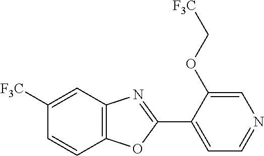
C1=C(OC[F3C])C(C2=NC3=C(O2)C=CC([F3C])=C3)=CC=N1
